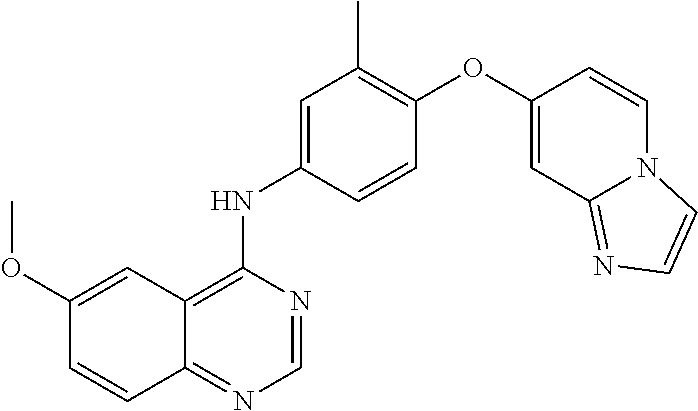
C1(OC)=CC2=C(NC3=CC(C)=C(OC4=CC5=NC=CN5C=C4)C=C3)N=CN=C2C=C1
